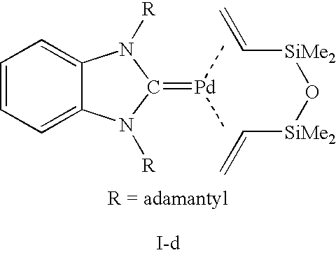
C1=CC=C2C(=C1)N([R])C(=[Pd](C)C)N2[R].C=C[SiMe2]O[SiMe2]C=C
